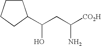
C1CCCC1C(CC([CO2H])N)O
